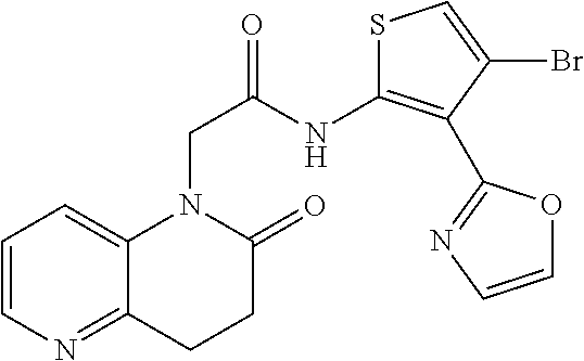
C12=CC=CN=C1CCC(=O)N2CC(=O)NC1=C(C2=NC=CO2)C(Br)=CS1
